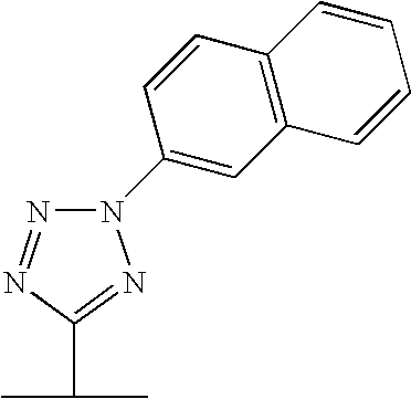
N1(C2=CC3=C(C=C2)C=CC=C3)N=NC(C(C)C)=N1
